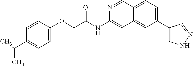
C(C(NC1=CC2=CC(C3=CNN=C3)=CC=C2C=N1)=O)OC1=CC=C(C(C)C)C=C1
